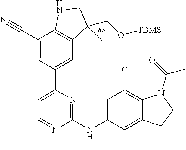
C1=C(C2=CC3=C(C(C#N)=C2)NCC3(CO[TBMS])C)N=C(NC2=CC(Cl)=C3C(=C2C)CCN3C(=O)C)N=C1
